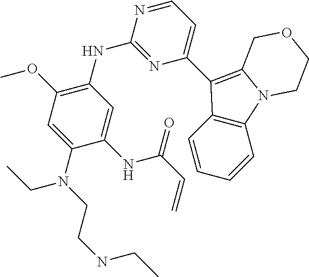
C1(N(CCNCC)CC)=CC(OC)=C(NC2=NC(C3=C4N(C5=C3C=CC=C5)CCOC4)=CC=N2)C=C1NC(C=C)=O
